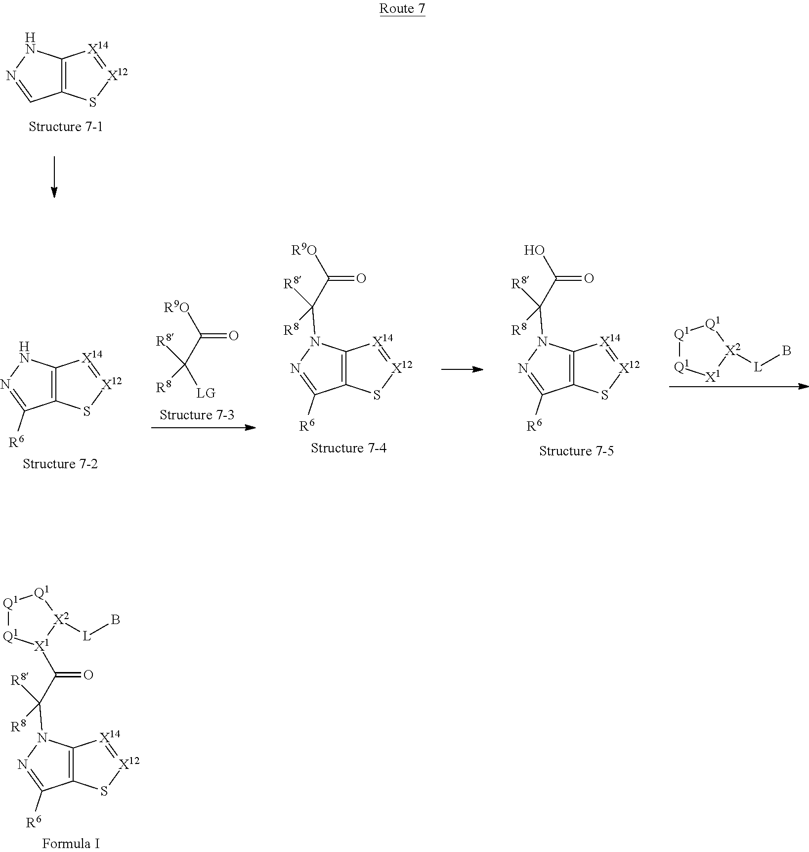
C12=C(NN=C1)[X14]=[X12]S2.C(=O)([R9O])C([R8])([LG])[R8].C12=C(N(C(C(=O)O)([R8])[R8])N=C1[R6])[X14]=[X12]S2.C12=C(N(C(C(=O)[R9O])([R8])[R8])N=C1[R6])[X14]=[X12]S2.C12=C(NN=C1[R6])[X14]=[X12]S2.[Q1]1[Q1][X1][X2]([L]B)[Q1]1.C12=C(N(C(C(=O)[X1]3[Q1][Q1][Q1][X2]3[L]B)([R8])[R8])N=C1[R6])[X14]=[X12]S2
